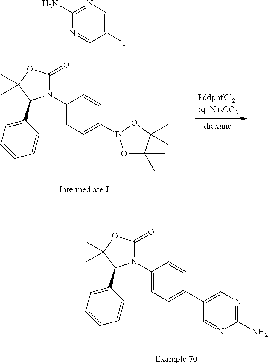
C1(N2C(=O)OC(C)(C)C2C2=CC=CC=C2)=CC=C(C2=CN=C(N)N=C2)C=C1.C1(N2C(=O)OC(C)(C)C2C2=CC=CC=C2)=CC=C(B2OC(C)(C)C(C)(C)O2)C=C1.C1(N)=NC=C(I)C=N1
